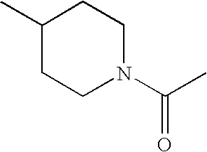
C1(C)CCN(C(C)=O)CC1
